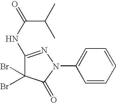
C1(NC(C(C)C)=O)=NN(C2=CC=CC=C2)C(=O)C1(Br)Br
